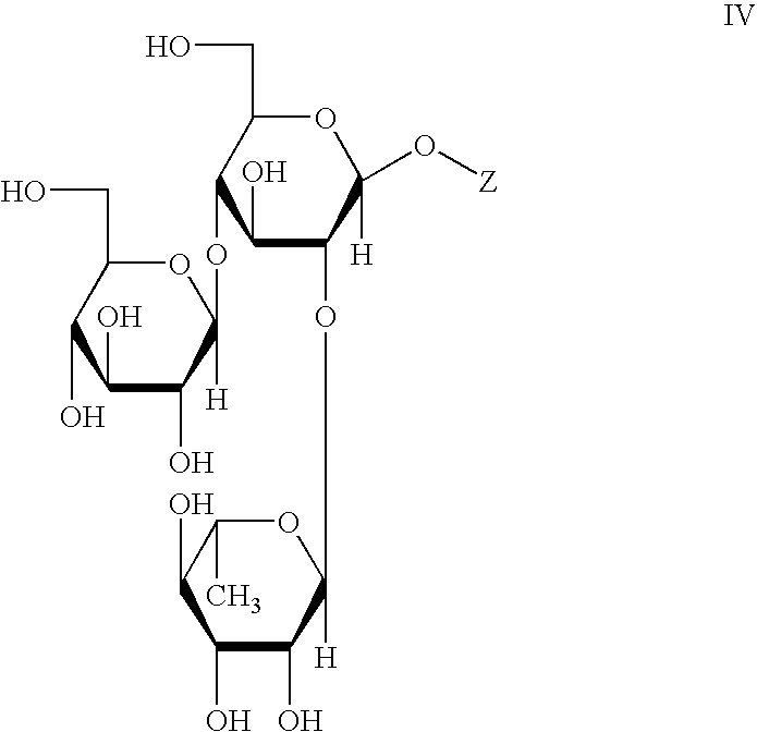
C1(O)C(OC2([H])OC(C)C(O)C(O)C2O)C([H])(O[Z])OC(CO)C1OC1([H])OC(CO)C(O)C(O)C1O
